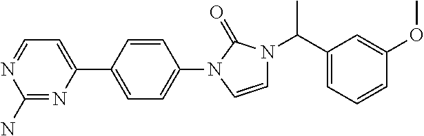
C1(C2=CC=C(N3C=CN(C(C4=CC=CC(OC)=C4)C)C3=O)C=C2)=CC=NC(N)=N1
